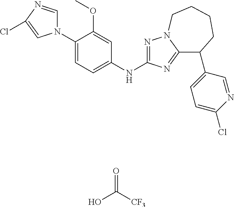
C1(N2C=NC(Cl)=C2)=CC=C(NC2=NN3C(=N2)C(C2=CC=C(Cl)N=C2)CCCC3)C=C1OC.O=C([CF3])O
